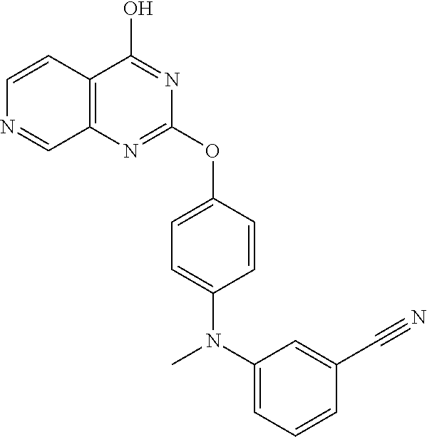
C1=C(OC2=NC3=C(C(O)=N2)C=CN=C3)C=CC(N(C2=CC=CC(C#N)=C2)C)=C1
